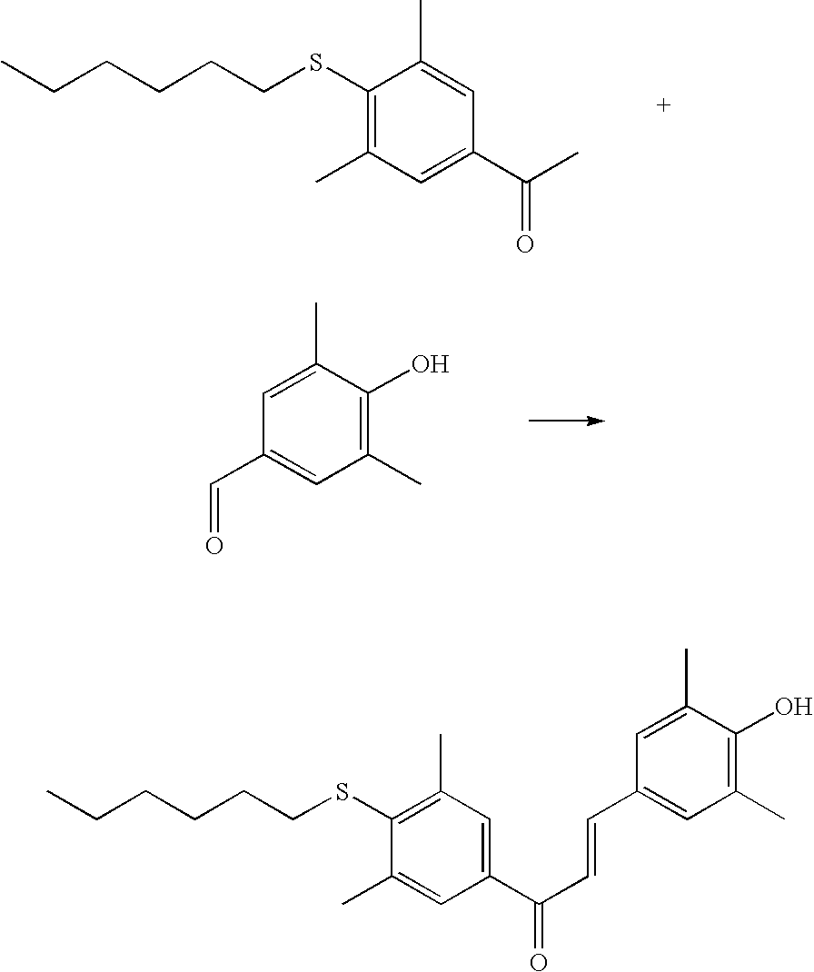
CCCCCCSC1=C(C)C=C(C(C)=O)C=C1C.C1(C=O)=CC(C)=C(O)C(C)=C1.CCCCCCSC1=C(C)C=C(C(C=CC2=CC(C)=C(O)C(C)=C2)=O)C=C1C
